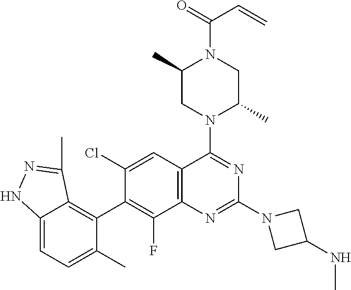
C12=CC=C(C)C(C3=C(F)C4=C(C=C3Cl)C(N3C(C)CN(C(=O)C=C)C(C)C3)=NC(N3CC(NC)C3)=N4)=C1C(C)=NN2
